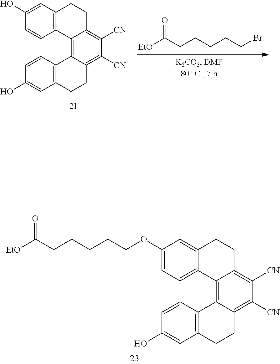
C1(O)=CC2=C(C=C1)C1=C3C(=C([CN])C([CN])=C1CC2)CCC1=C3C=CC(O)=C1.[EtO]C(CCCCCBr)=O.C1(OCCCCCC([EtO])=O)=CC=C2C(=C1)CCC1=C([CN])C([CN])=C3C(=C21)C1=C(CC3)C=C(O)C=C1
